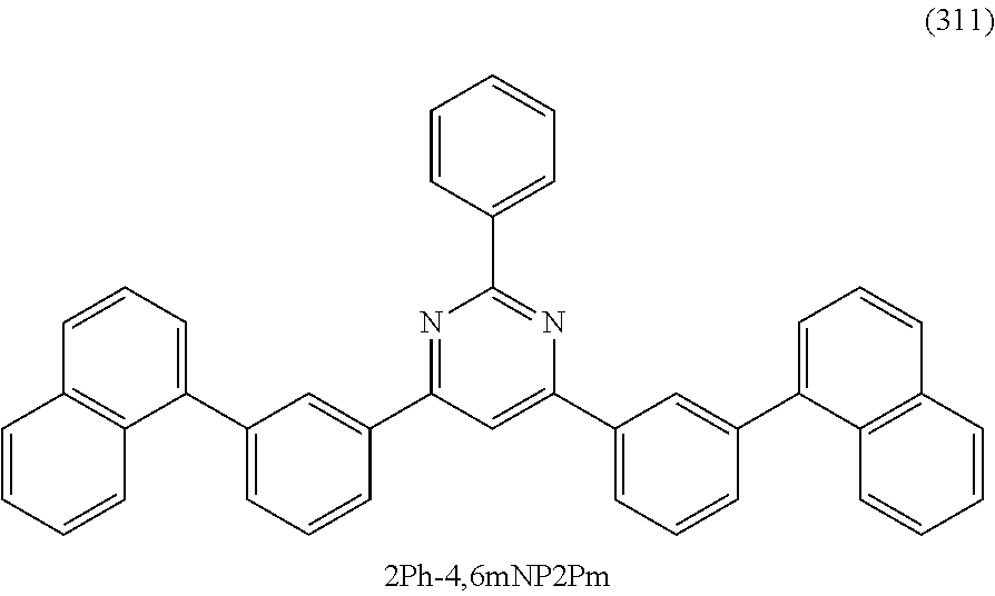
C1=CC2=C(C=C1)C=CC=C2C1=CC=CC(C2=NC(C3=CC=CC=C3)=NC(C3=CC=CC(C4=CC=CC5=C4C=CC=C5)=C3)=C2)=C1
